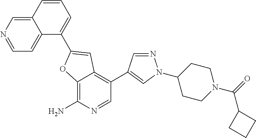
C12=C(N)N=CC(C3=CN(C4CCN(C(=O)C5CCC5)CC4)N=C3)=C1C=C(C1=CC=CC3=CN=CC=C13)O2
